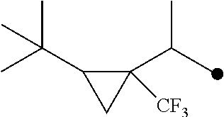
C1([CF3])(C(C)C)C(C(C)(C)C)C1
